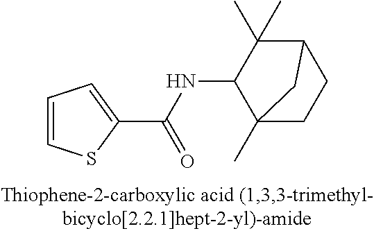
C1=CSC(C(NC2C3(C)CCC(C2(C)C)C3)=O)=C1
